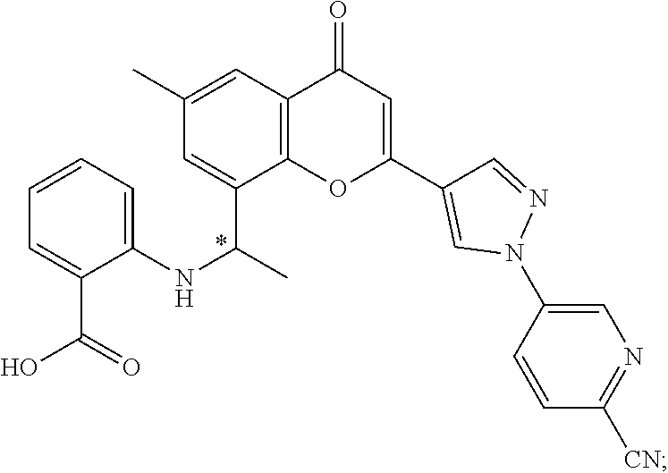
C1=CC=C(NC(C)C2=CC(C)=CC3=C2OC(C2=CN(C4=CN=C([CN])C=C4)N=C2)=CC3=O)C(C(O)=O)=C1
